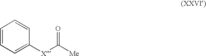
C1=CC=CC=C1[X]C([Me])=O
